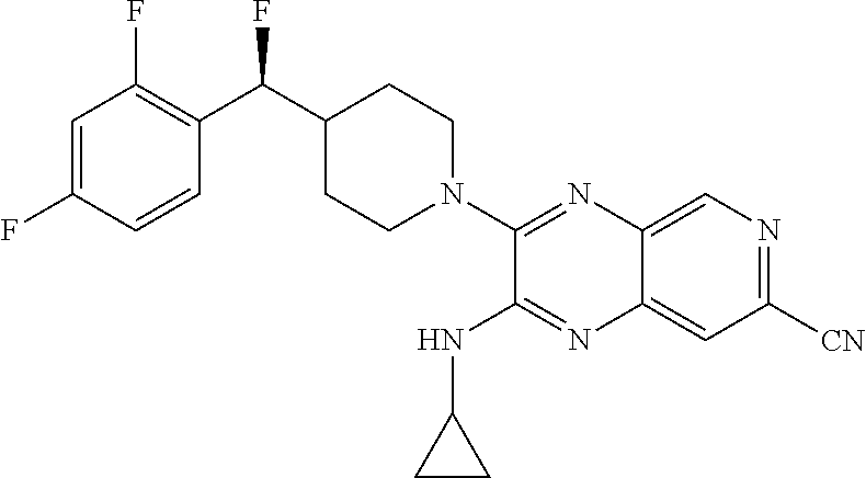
C1=C(F)C=CC(C(C2CCN(C3=NC4=CN=C([CN])C=C4N=C3NC3CC3)CC2)F)=C1F
